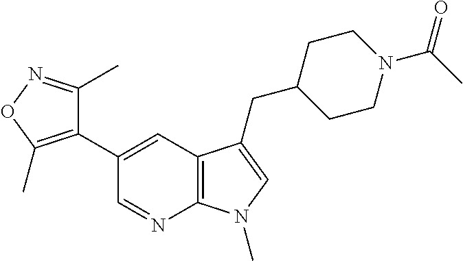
C1(C2=CC3=C(N=C2)N(C)C=C3CC2CCN(C(C)=O)CC2)=C(C)ON=C1C
